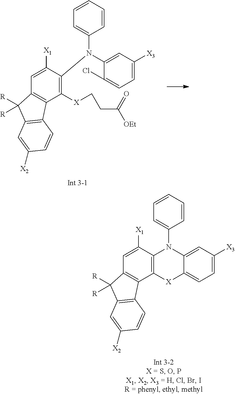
C1(N(C2=CC=CC=C2)C2=CC([X3])=CC=C2Cl)=C([X]CCC(=O)[OEt])C2=C(C=C1[X1])C([R])([R])C1=C2C=CC([X2])=C1.C12=C(C([X1])=CC3=C1C1=C(C3([R])[R])C=C([X2])C=C1)N(C1=CC=CC=C1)C1=CC([X3])=CC=C1[X]2
